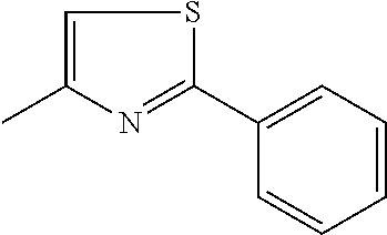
C1=C(C)N=C(C2=CC=CC=C2)S1
